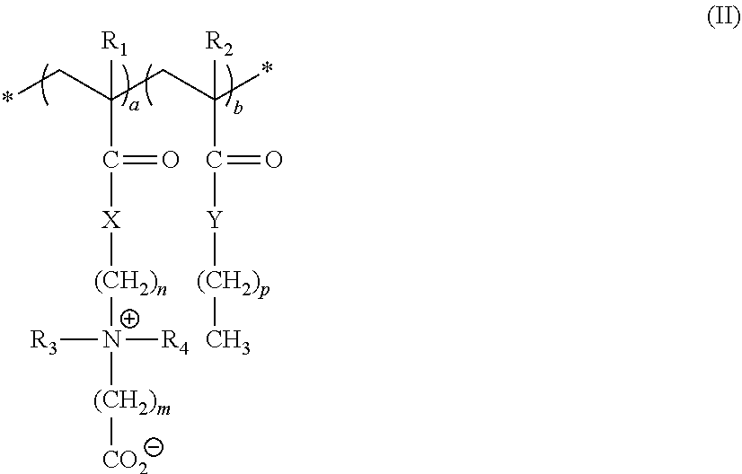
*CC(C(=O)[X][(CH2)n][N+]([(CH2)m][CO2])([R3])[R4])(CC(C(=O)[Y][(CH2)p]C)(*)[R2])[R1]
